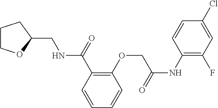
C1COC(CNC(C2=C(OCC(NC3=C(F)C=C(Cl)C=C3)=O)C=CC=C2)=O)C1
